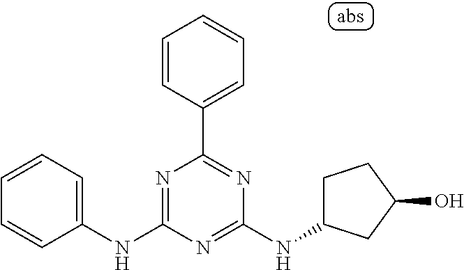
C1(NC2=NC(C3=CC=CC=C3)=NC(NC3CCC(O)C3)=N2)=CC=CC=C1
